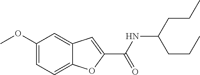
C1(OC)=CC=C2C(=C1)C=C(C(NC(CCC)CCC)=O)O2
